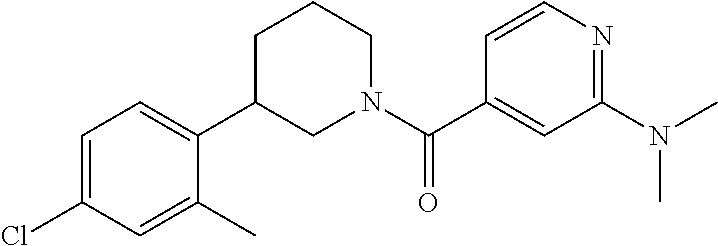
C1=CN=C(N(C)C)C=C1C(N1CCCC(C2=CC=C(Cl)C=C2C)C1)=O
